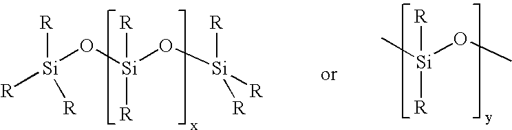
[R][Si](O[Si](O[Si]([R])([R])[R])([R])[R])([R])[R].C[Si](OC)([R])[R]
